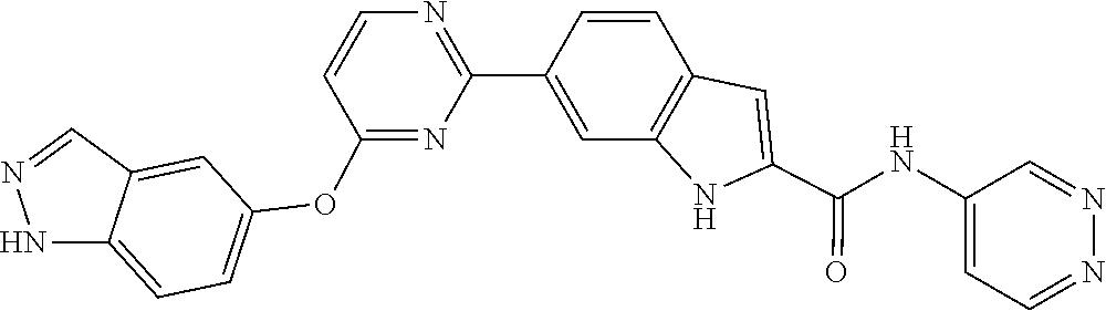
C1=CC2=C(C=C1C1=NC=CC(OC3=CC=C4NN=CC4=C3)=N1)NC(C(NC1=CC=NN=C1)=O)=C2
